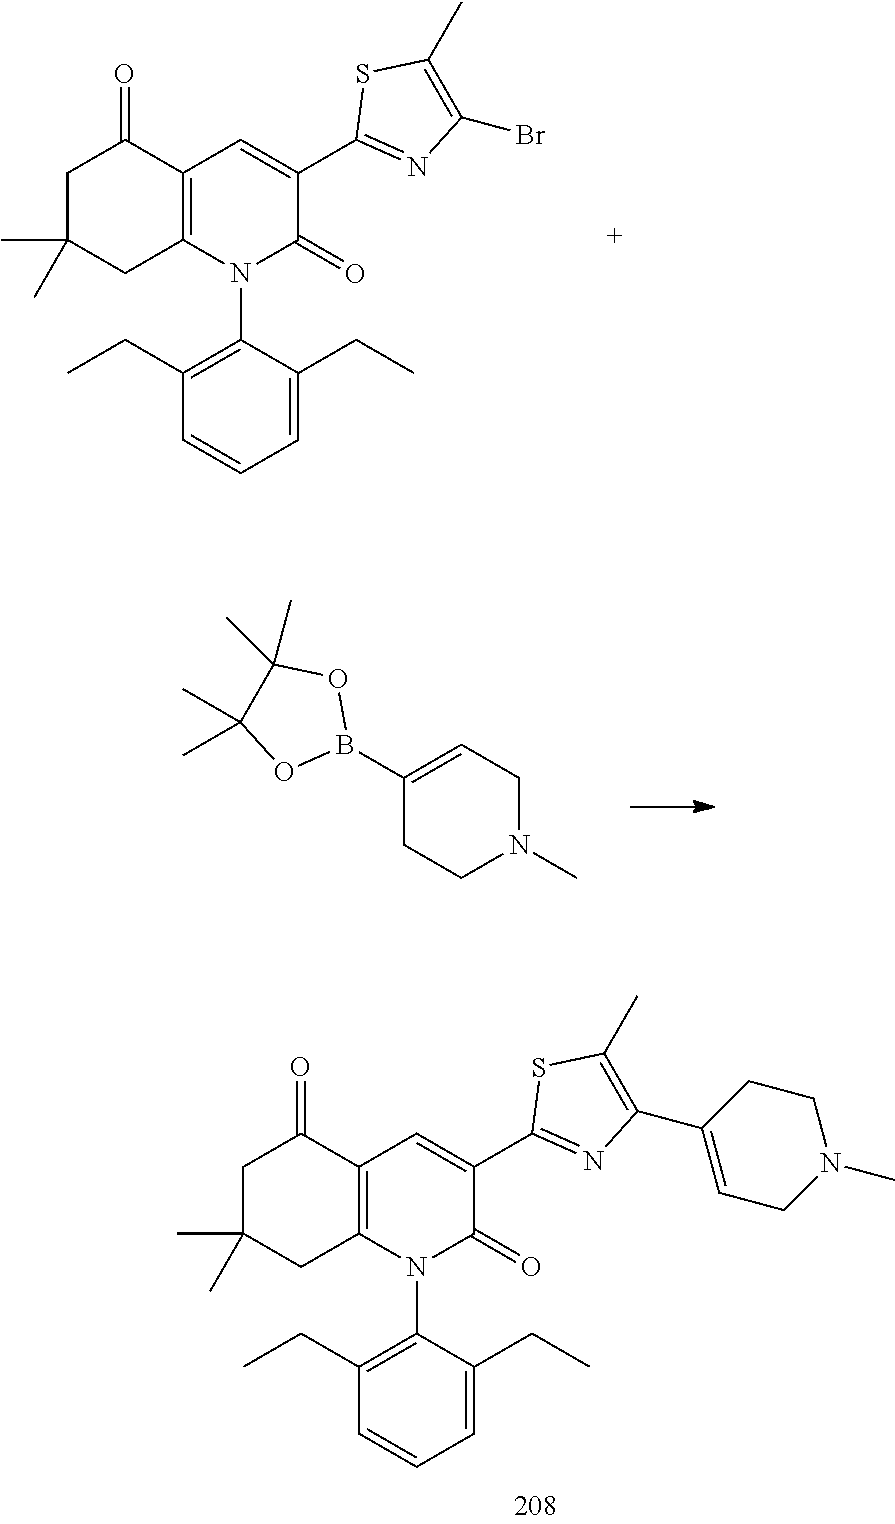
C1C(C)(C)CC2=C(C1=O)C=C(C1=NC(Br)=C(C)S1)C(=O)N2C1=C(CC)C=CC=C1CC.C1(B2OC(C)(C)C(C)(C)O2)=CCN(C)CC1.C1C(C)(C)CC2=C(C1=O)C=C(C1=NC(C3=CCN(C)CC3)=C(C)S1)C(=O)N2C1=C(CC)C=CC=C1CC
